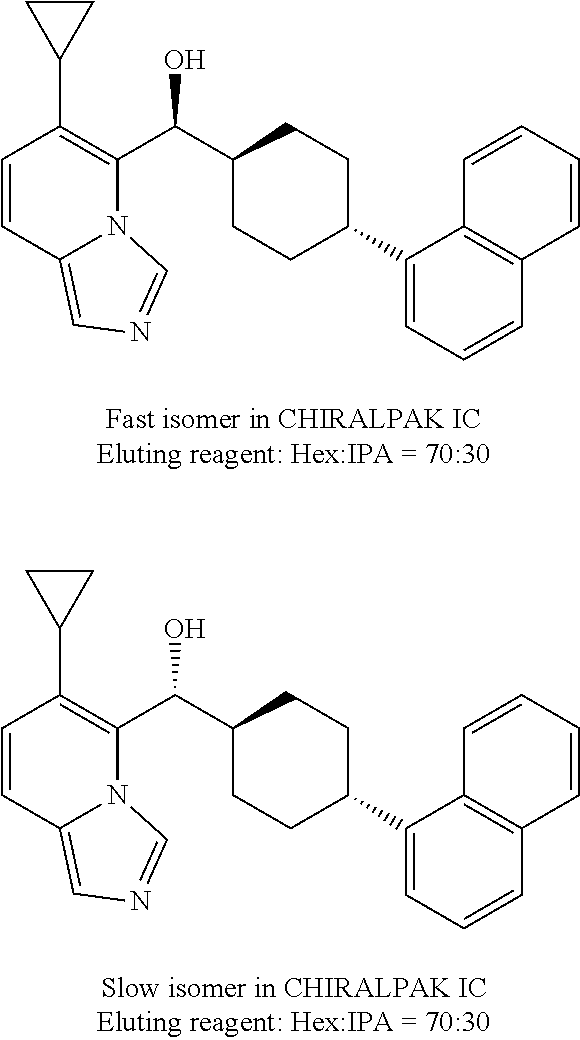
C1=CC2=CN=CN2C(C(C2CCC(C3=CC=CC4=C3C=CC=C4)CC2)O)=C1C1CC1.C1=CC2=CN=CN2C(C(C2CCC(C3=CC=CC4=C3C=CC=C4)CC2)O)=C1C1CC1
